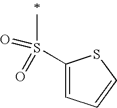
C1(S(C)(=O)=O)=CC=CS1
